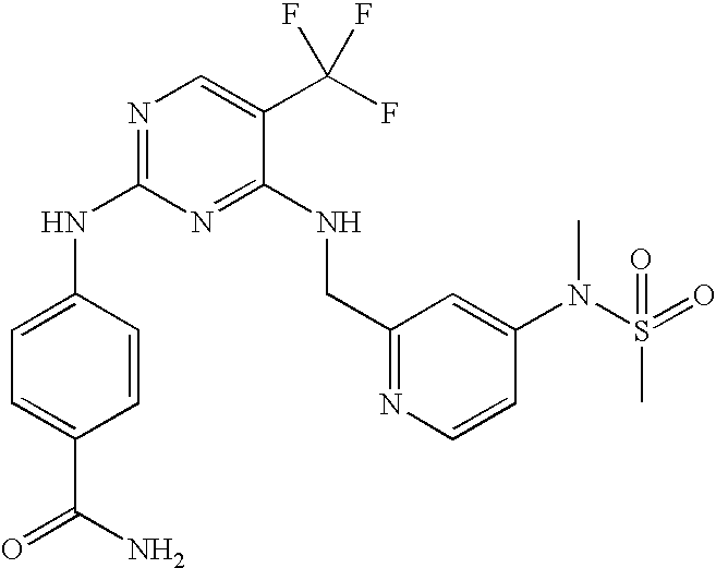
C1(NC2=NC=C(C(F)(F)F)C(NCC3=NC=CC(N(S(=O)(=O)C)C)=C3)=N2)=CC=C(C(N)=O)C=C1
